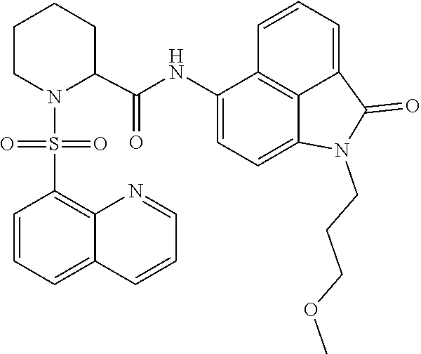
C1=C2C(=O)N(CCCOC)C3=CC=C(NC(C4CCCCN4S(=O)(C4=C5C(=CC=C4)C=CC=N5)=O)=O)C(=C23)C=C1
